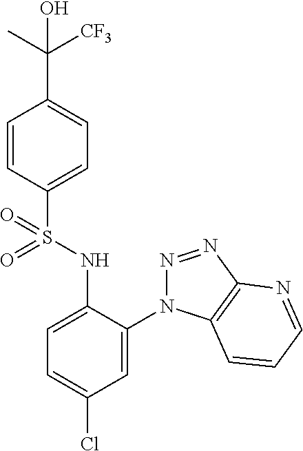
C1=CC(S(NC2=CC=C(Cl)C=C2N2N=NC3=C2C=CC=N3)(=O)=O)=CC=C1C([CF3])(C)O
